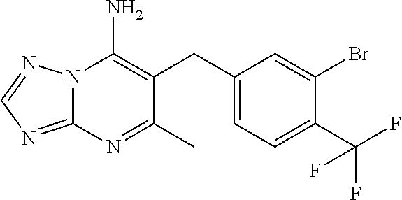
N12C(=NC=N1)N=C(C)C(CC1=CC=C(C(F)(F)F)C(Br)=C1)=C2N
